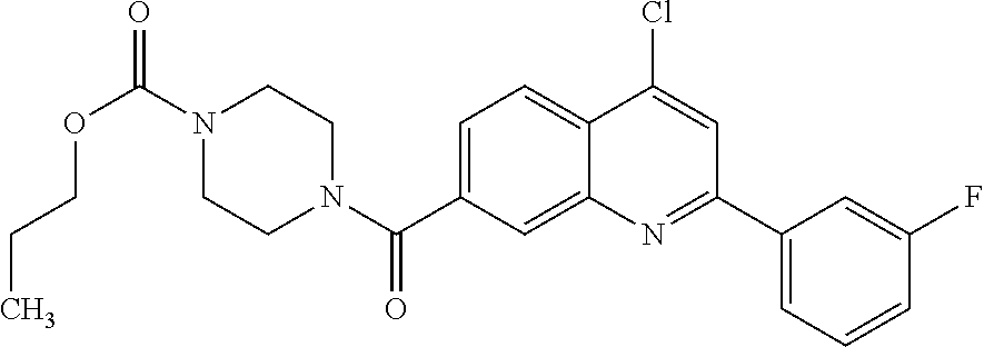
N1(C(OCCC)=O)CCN(C(=O)C2=CC=C3C(=C2)N=C(C2=CC=CC(F)=C2)C=C3Cl)CC1
